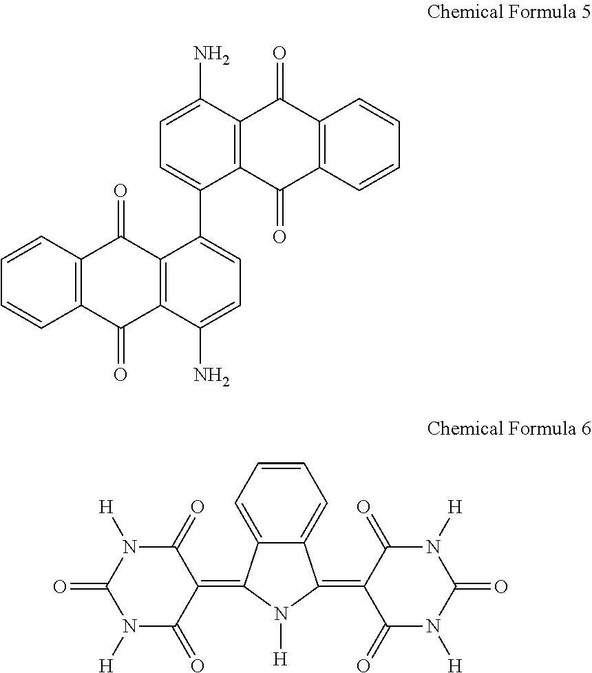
C12=C(C=CC=C1)C(=O)C1=C(C2=O)C(N)=CC=C1C1=CC=C(N)C2=C1C(=O)C1=C(C2=O)C=CC=C1.C1=CC=C2C(=C1)C(=C1C(=O)N([H])C(=O)N([H])C1=O)N([H])C2=C1C(=O)N([H])C(=O)N([H])C1=O
